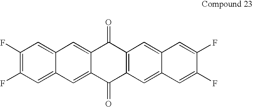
C1(F)=C(F)C=C2C(=C1)C=C1C(=C2)C(=O)C2=C(C1=O)C=C1C(=C2)C=C(F)C(F)=C1
